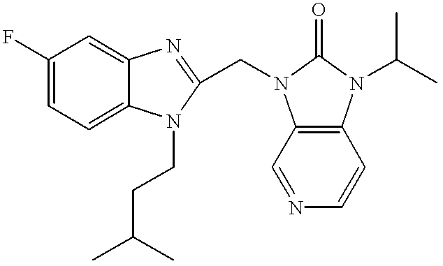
C1(F)=CC=C2C(=C1)N=C(CN1C3=C(C=CN=C3)N(C(C)C)C1=O)N2CCC(C)C
